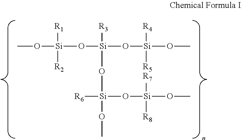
CO[Si]([R1])([R2])O[Si](O[Si](OC)([R5])[R4])([R3])O[Si]([R6])(OC)O[Si](OC)([R8])[R7]
